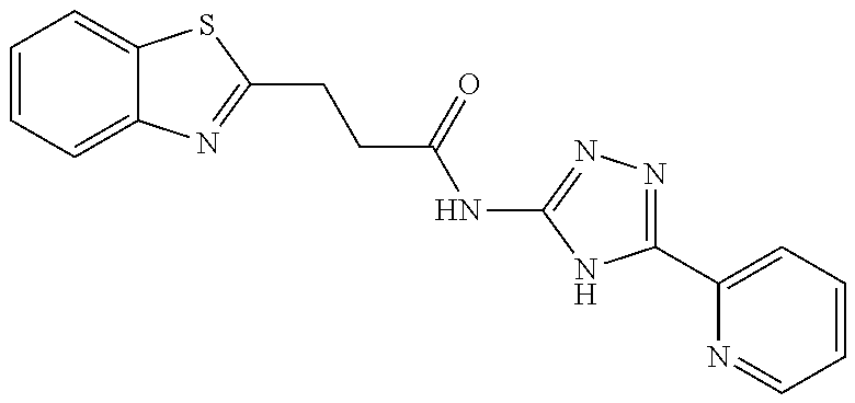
C1=CC=C2C(=C1)SC(CCC(=O)NC1=NN=C(C3=CC=CC=N3)N1)=N2
